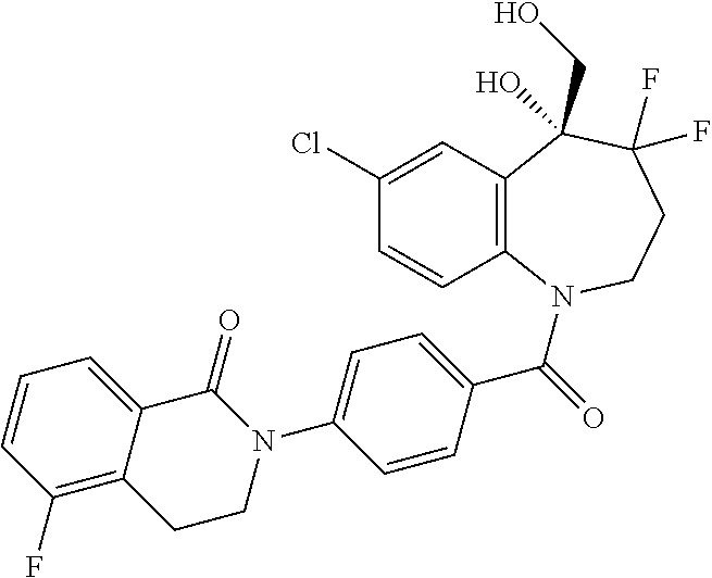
C12=C(N(C(=O)C3=CC=C(N4C(=O)C5=CC=CC(F)=C5CC4)C=C3)CCC(F)(F)C1(CO)O)C=CC(Cl)=C2
